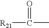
[R21]C(=O)C
